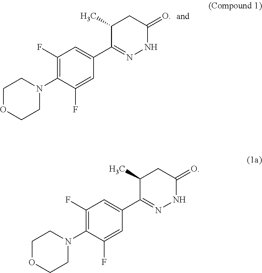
C1(N2CCOCC2)=C(F)C=C(C2=NNC(=O)CC2C)C=C1F.C1(N2CCOCC2)=C(F)C=C(C2=NNC(=O)CC2C)C=C1F
